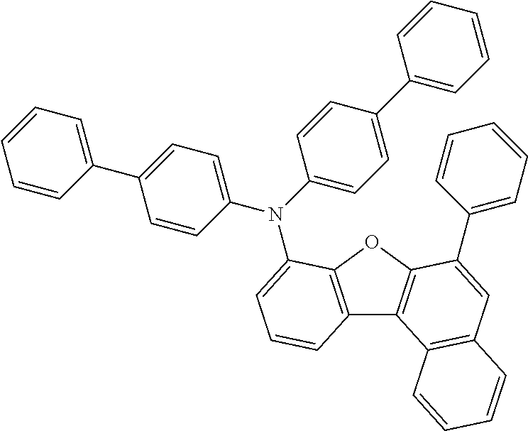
C12=C(OC3=C1C1=C(C=C3C3=CC=CC=C3)C=CC=C1)C(N(C1=CC=C(C3=CC=CC=C3)C=C1)C1=CC=C(C3=CC=CC=C3)C=C1)=CC=C2
